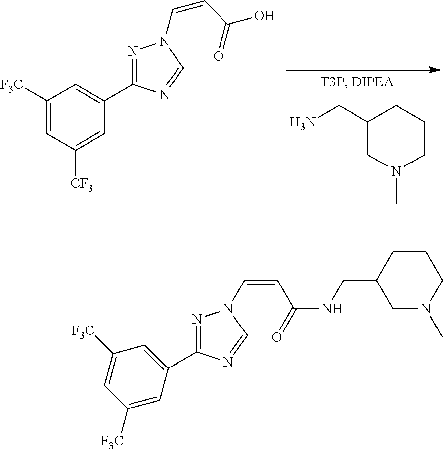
C1(C2=NN(C=CC(=O)NCC3CN(C)CCC3)C=N2)=CC([F3C])=CC([F3C])=C1.C1([F3C])=CC([CF3])=CC(C2=NN(C=CC(=O)O)C=N2)=C1.C1(CN)CN(C)CCC1
